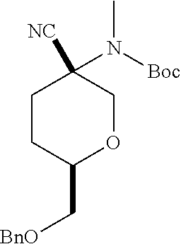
C1CC(C[BnO])OCC1([NC])N([Boc])C
